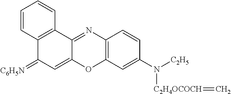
C12=C(C3=NC4=C(OC3=CC1=[C6H5N])C=C(N([C2H5])[C2H4OCOCH]=C)C=C4)C=CC=C2
